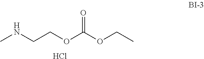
CNCCOC(OCC)=O.Cl
